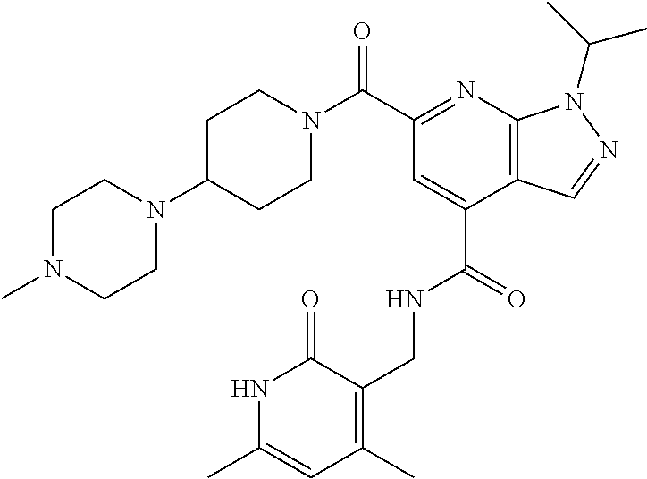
C(C1=CC(C(N2CCC(N3CCN(C)CC3)CC2)=O)=NC2=C1C=NN2C(C)C)(=O)NCC1=C(C)C=C(C)NC1=O
